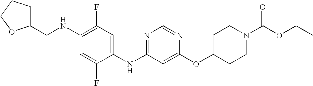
C1(NCC2CCCO2)=C(F)C=C(NC2=NC=NC(OC3CCN(C(OC(C)C)=O)CC3)=C2)C(F)=C1
